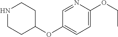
C1=C(OCC)N=CC(OC2CCNCC2)=C1
